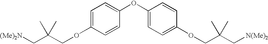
C1=C(OCC(C[(Me)2N])(C)C)C=CC(OC2=CC=C(OCC(C[N(Me)2])(C)C)C=C2)=C1
